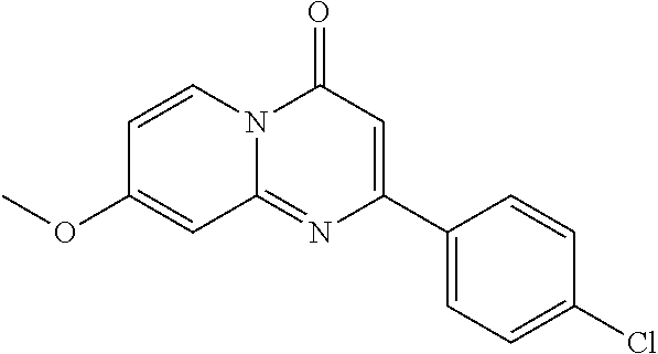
C1(C2=CC(=O)N3C(=N2)C=C(OC)C=C3)=CC=C(Cl)C=C1
